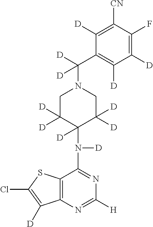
C1([CN])=C([D])C(C([D])(N2CC([D])([D])C(N([D])C3=NC([H])=NC4=C3SC(Cl)=C4[D])([D])C([D])([D])C2)[D])=C([D])C([D])=C1F
